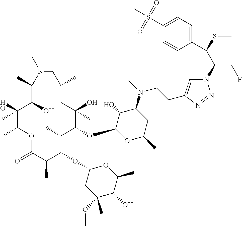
C1(O)(C)C(CC)OC(=O)C(C)C(OC2CC(OC)(C)C(O)C(C)O2)C(C)C(OC2OC(C)CC(N(C)CCC3=CN(C(C(SC)C4=CC=C(S(C)(=O)=O)C=C4)CF)N=N3)C2O)C(O)(C)CC(C)CN(C)C(C)C1O
